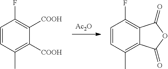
[Ac2O].C1=CC(C)=C([COOH])C([COOH])=C1F.C1=CC(C)=C2C(=C1F)C(=O)OC2=O
